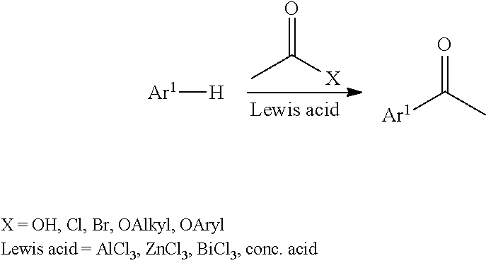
CC(=O)[X].[Lewis acid].[Ar1][H].[Ar1]C(=O)C
